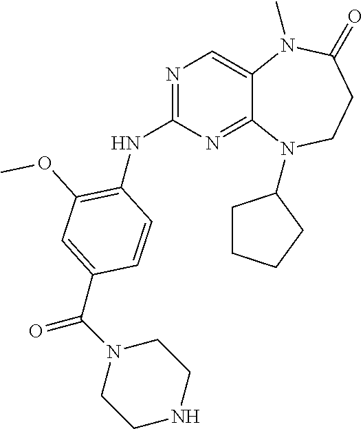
N1=C(NC2=C(OC)C=C(C(N3CCNCC3)=O)C=C2)N=C2C(=C1)N(C)C(=O)CCN2C1CCCC1
